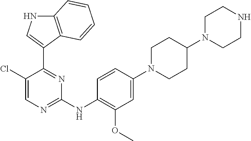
C1(Cl)=CN=C(NC2=C(OC)C=C(N3CCC(N4CCNCC4)CC3)C=C2)N=C1C1=CNC2=C1C=CC=C2
